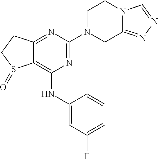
C12=NC(N3CC4=NN=CN4CC3)=NC(NC3=CC(F)=CC=C3)=C1S(=O)CC2
